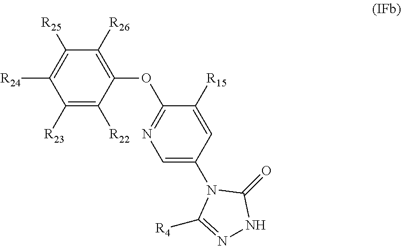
C1([R23])=C([R22])C(OC2=NC=C(N3C([R4])=NNC3=O)C=C2[R15])=C([R26])C([R25])=C1[R24]
